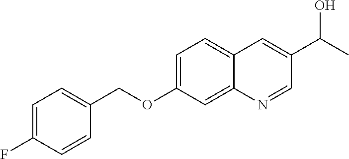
FC1=CC=C(COC2=CC=C3C(=C2)N=CC(C(C)O)=C3)C=C1
